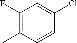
C1(F)=C(C)C=CC(Cl)=C1
